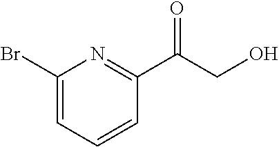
C1(Br)=CC=CC(C(CO)=O)=N1
